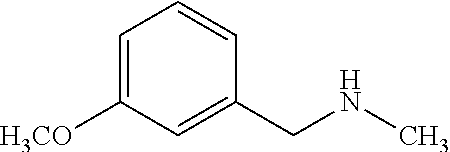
C1=C([H3CO])C=C(CNC)C=C1
